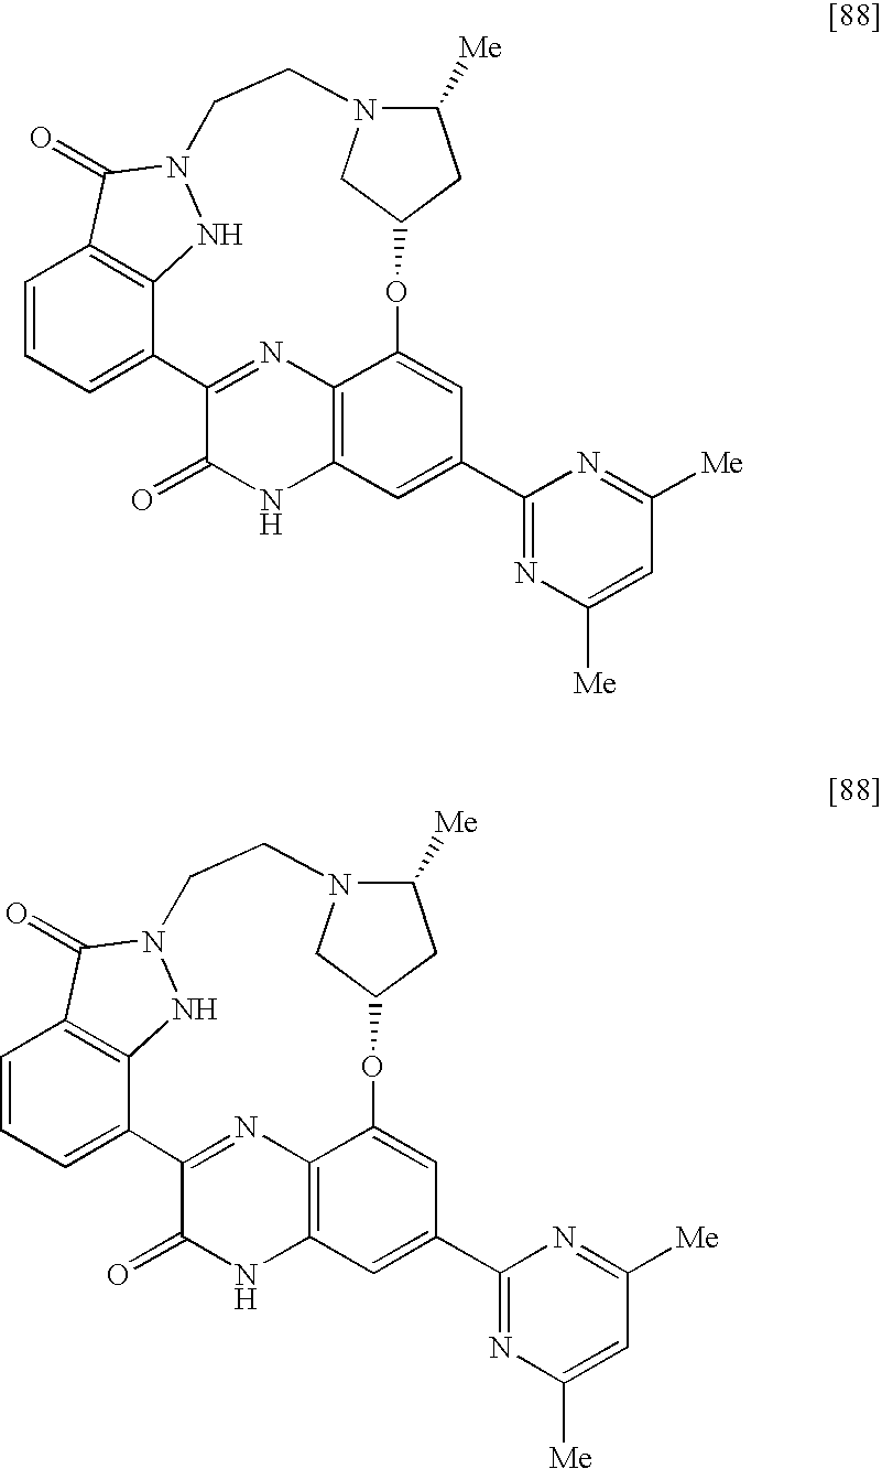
C1=CC=C2C3=C1C(=O)N(N3)CCN1C([Me])CC(OC3=CC(C4=NC([Me])=CC([Me])=N4)=CC4=C3N=C2C(=O)N4)C1.C1=CC=C2C3=C1C(=O)N(N3)CCN1C([Me])CC(OC3=CC(C4=NC([Me])=CC([Me])=N4)=CC4=C3N=C2C(=O)N4)C1
